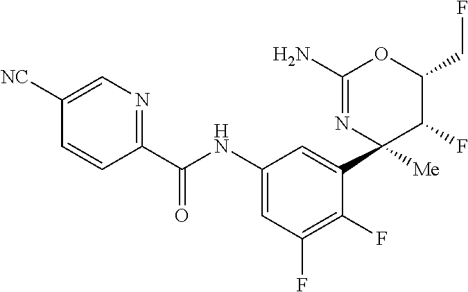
C1(C(NC2=CC(F)=C(F)C(C3([Me])N=C(N)OC(CF)C3F)=C2)=O)=NC=C([NC])C=C1
